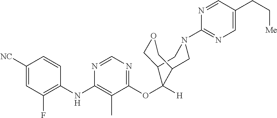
C1=CC(NC2=C(C)C(OC3([H])C4COCC3CN(C3=NC=C(CC[Me])C=N3)C4)=NC=N2)=C(F)C=C1[NC]
